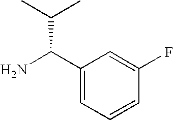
C1(C(N)C(C)C)=CC=CC(F)=C1
